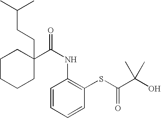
C1CCCC(C(NC2=C(SC(C(O)(C)C)=O)C=CC=C2)=O)(CCC(C)C)C1
